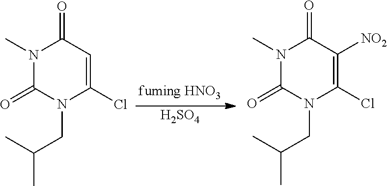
N1(C)C(=O)N(CC(C)C)C(Cl)=CC1=O.[H2SO4].N1(C)C(=O)N(CC(C)C)C(Cl)=C([NO2])C1=O
